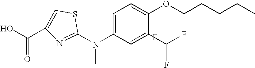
C1(C(O)=O)=CSC(N(C2=CC=C(OCCCCC)C(C(F)F)=C2)C)=N1.F
